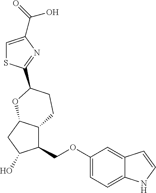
C1=C(C(=O)O)N=C(C2CCC3C(COC4=CC=C5C(=C4)C=CN5)C(O)CC3O2)S1
